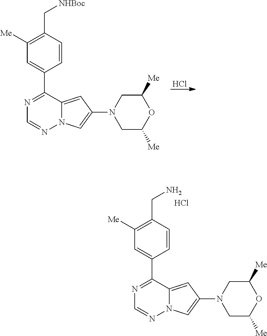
C1([Me])=C(C[NHBoc])C=CC(C2=NC=NN3C2=CC(N2CC([Me])OC([Me])C2)=C3)=C1.Cl.C1([Me])=C(CN)C=CC(C2=NC=NN3C2=CC(N2CC([Me])OC([Me])C2)=C3)=C1.Cl
